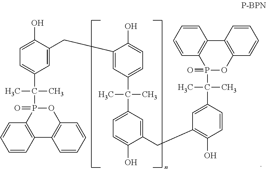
C1=C(O)C(CC2=CC(C(C)(C)C3=CC=C(O)C(CC4=C(O)C=CC(C(C)(C)P5(=O)OC6=C(C7=C5C=CC=C7)C=CC=C6)=C4)=C3)=CC=C2O)=CC(C(C)(C)P2(=O)OC3=C(C4=C2C=CC=C4)C=CC=C3)=C1
